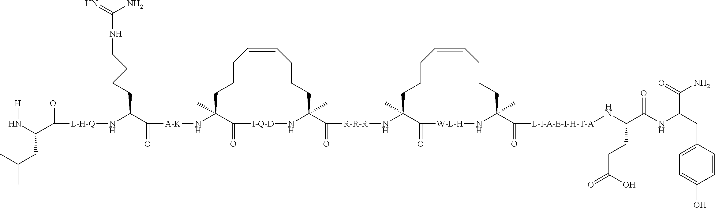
C(C(C(=O)[A-K]NC1(C)C(=O)[I-Q-D]NC(C(=O)[R-R-R]NC2(C)CCCC=CCCCC(C(=O)[L-I-A-E-I-H-T-A]NC(CCC(=O)O)C(=O)NC(C(N)=O)CC3=CC=C(O)C=C3)(C)N[W-L-H]C2=O)(C)CCCC=CCCC1)N[L-H-Q]C(C(N[H])CC(C)C)=O)CCCNC(=N)N
